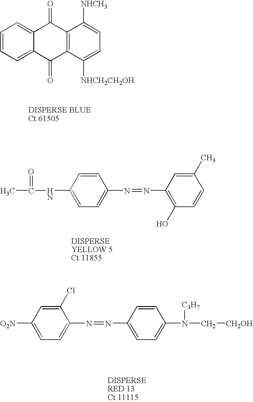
[O2N]C1=CC=C(N=NC2=CC=C(N([C3H7])C[CH2OH])C=C2)C(Cl)=C1.CC(NC1=CC=C(N=NC2=C(O)C=CC(C)=C2)C=C1)=O.C1=CC=C2C(=C1)C(=O)C1=C(C2=O)C([NHCH2CH2OH])=CC=C1[NHCH3]
